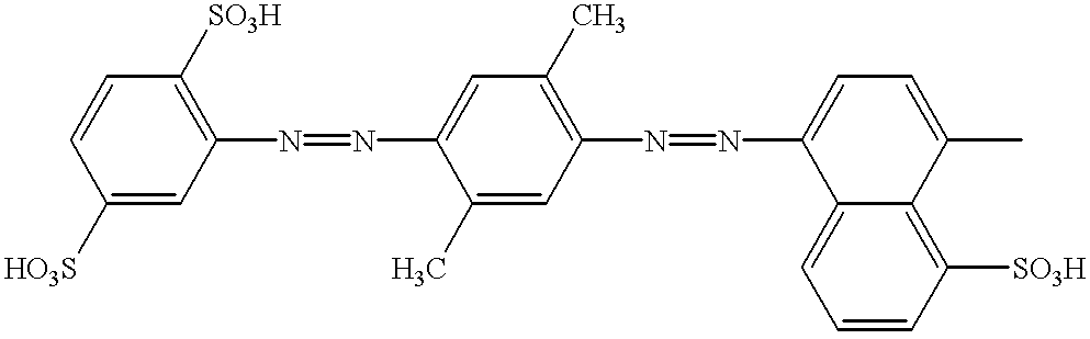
C1=C([HO3S])C=CC([SO3H])=C1N=NC1=CC(C)=C(N=NC2=CC=C(C)C3=C([SO3H])C=CC=C32)C=C1C
